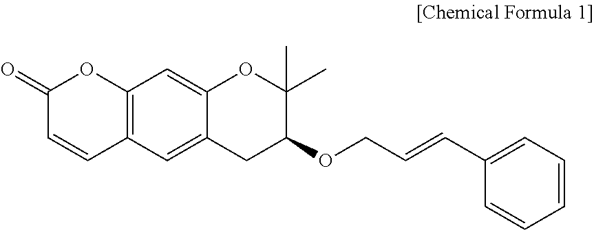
C1(=O)C=CC2=C(O1)C=C1C(=C2)CC(OCC=CC2=CC=CC=C2)C(C)(C)O1
